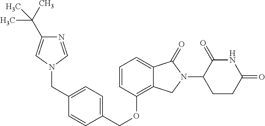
C(OC1=C2C(=CC=C1)C(=O)N(C1C(=O)NC(=O)CC1)C2)C1=CC=C(CN2C=NC(C(C)(C)C)=C2)C=C1
